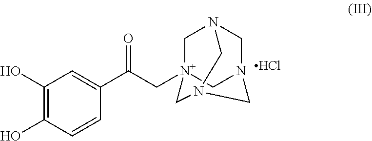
C1(O)=C(O)C=CC(C(C[N+]23CN4CN(C2)CN(C3)C4)=O)=C1.Cl
